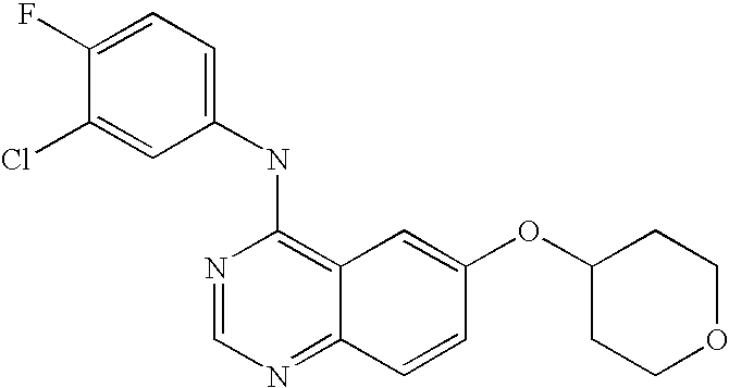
C1(NC2=C3C(=NC=N2)C=CC(OC2CCOCC2)=C3)=CC=C(F)C(Cl)=C1
